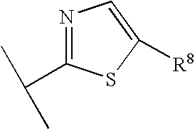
N1=C(C(C)C)SC([R8])=C1
